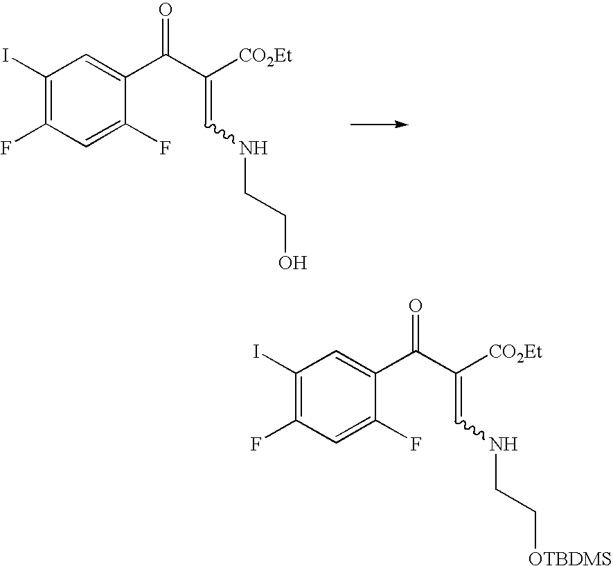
C1(I)=C(F)C=C(F)C(C(C([CO2Et])=CNCCO)=O)=C1.C1(I)=C(F)C=C(F)C(C(C([CO2Et])=CNCC[OTBDMS])=O)=C1
